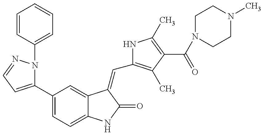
C1(C2=CC=C3C(=C2)C(=CC2=C(C)C(C(N4CCN(C)CC4)=O)=C(C)N2)C(=O)N3)=CC=NN1C1=CC=CC=C1
